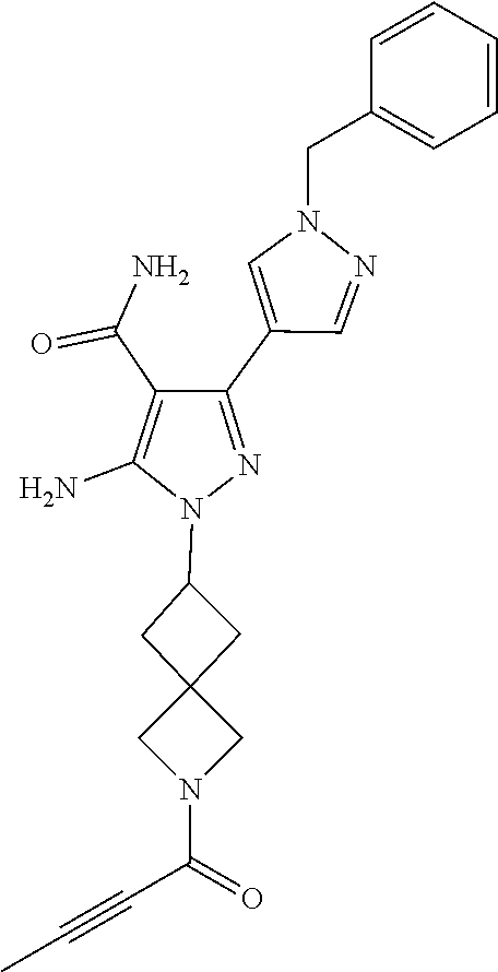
C12(CC(N3N=C(C4=CN(CC5=CC=CC=C5)N=C4)C(C(=O)N)=C3N)C1)CN(C(=O)C#CC)C2
